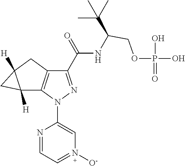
C12([H])C3=C(CC1([H])C2)C(C(=O)NC(COP(O)(=O)O)C(C)(C)C)=NN3C1=CN([O-])=CC=N1
